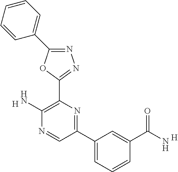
[H].C1(N)=C(C2=NN=C(C3=CC=CC=C3)O2)N=C(C2=CC=CC(C(=O)N)=C2)C=N1.[H]
